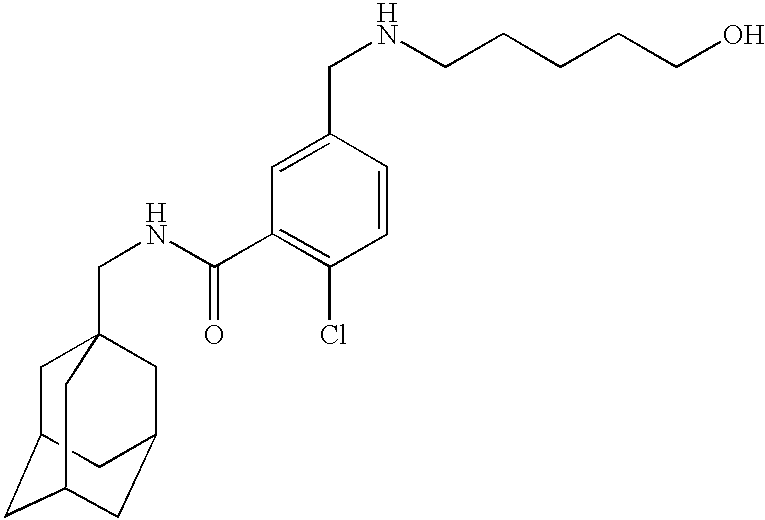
C1C2CC3CC(CC1(CNC(C1=C(Cl)C=CC(CNCCCCCO)=C1)=O)C3)C2
